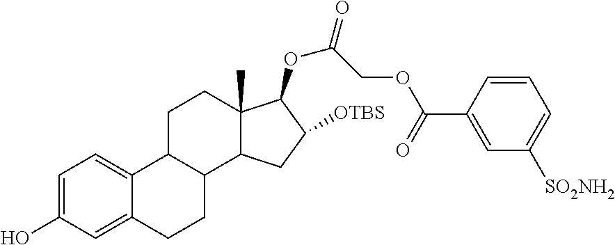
C1=C(O)C=C2C(=C1)C1C(CC2)C2C(C)(CC1)C(OC(=O)COC(C1=CC([SO2NH2])=CC=C1)=O)C([OTBS])C2
